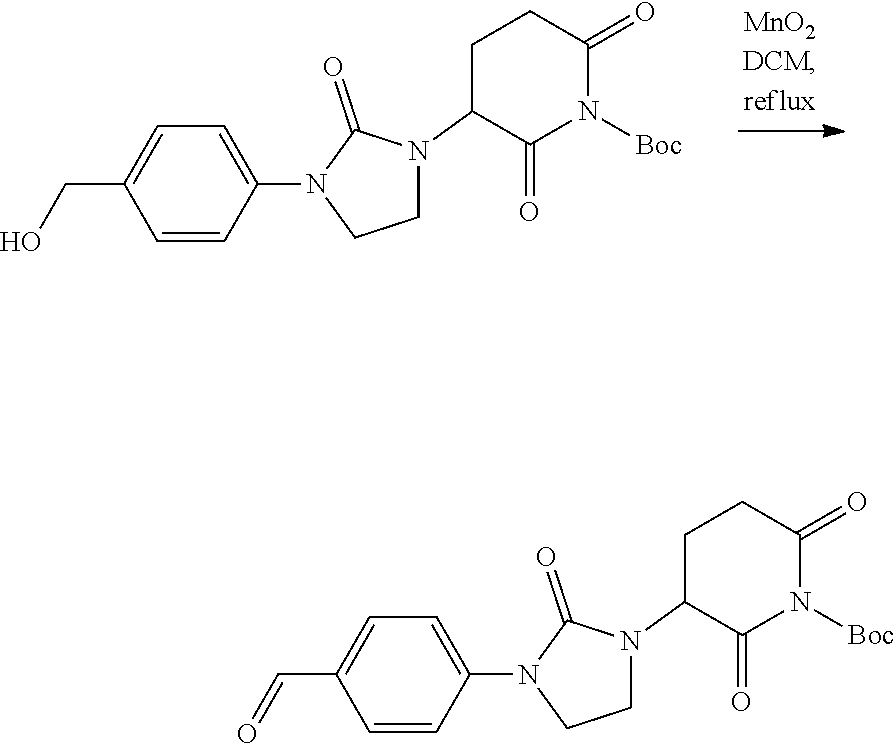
C1=CC(N2CCN(C3C(=O)N([Boc])C(=O)CC3)C2=O)=CC=C1CO.C1=CC(N2CCN(C3C(=O)N([Boc])C(=O)CC3)C2=O)=CC=C1C=O
